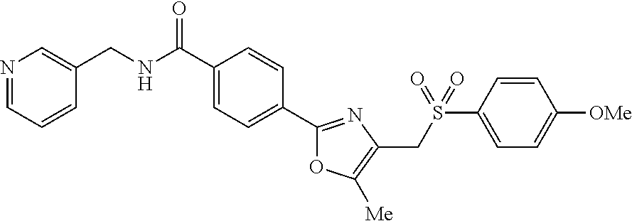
N1=CC=CC(CNC(C2=CC=C(C3=NC(CS(C4=CC=C([OMe])C=C4)(=O)=O)=C([Me])O3)C=C2)=O)=C1
